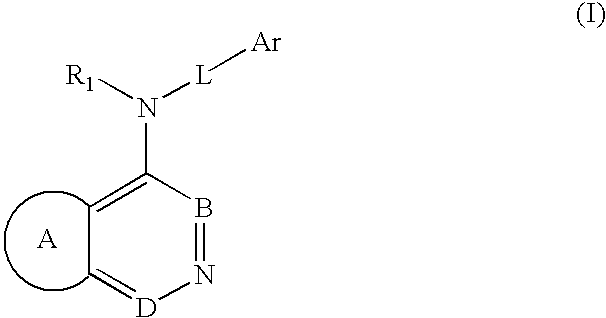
N1=BC(N([R1])[L][Ar])=CC=[D]1
